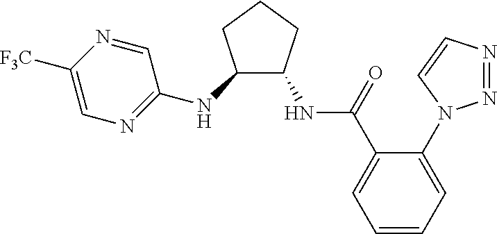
C1(N2N=NC=C2)=CC=CC=C1C(NC1C(NC2=NC=C([F3C])N=C2)CCC1)=O
